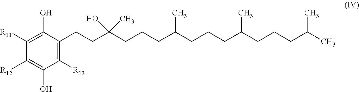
C1([R11])=C(O)C(CCC(CCCC(CCCC(CCCC(C)C)C)C)(O)C)=C([R13])C(O)=C1[R12]
